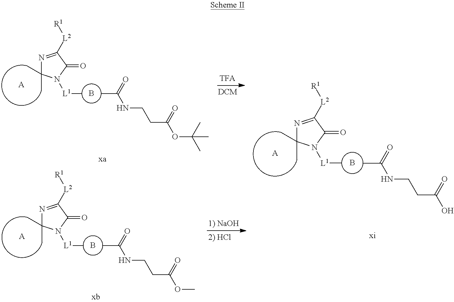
B.N1=C([L2][R1])C(=O)N([L1]C)C1(C)C.[A].CC(=O)NCCC(O)=O.B.N1=C([L2][R1])C(=O)N([L1]C)C1(C)C.[A].CC(=O)NCCC(OC(C)(C)C)=O.B.N1=C([L2][R1])C(=O)N([L1]C)C1(C)C.[A].CC(=O)NCCC(OC)=O
